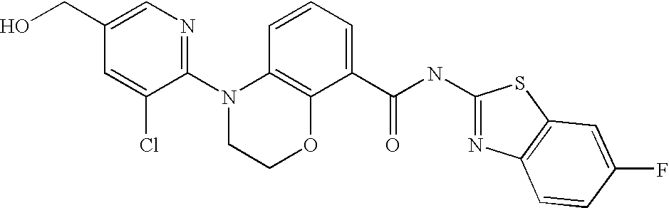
C1(N2CCOC3=C2C=CC=C3C(NC2=NC3=C(S2)C=C(F)C=C3)=O)=NC=C(CO)C=C1Cl
